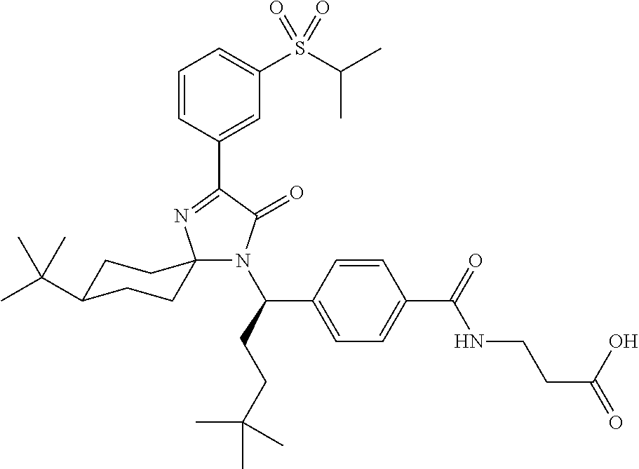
C1=CC(C2=NC3(N(C(CCC(C)(C)C)C4=CC=C(C(=O)NCCC(=O)O)C=C4)C2=O)CCC(C(C)(C)C)CC3)=CC(S(C(C)C)(=O)=O)=C1
